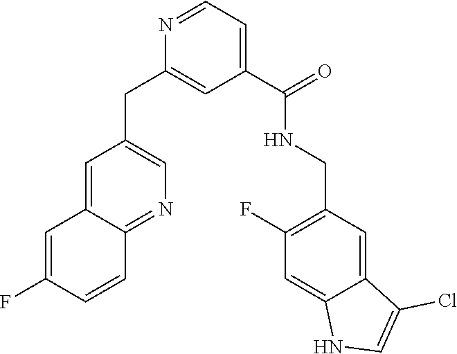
C1(C(=O)NCC2=C(F)C=C3C(=C2)C(Cl)=CN3)=CC=NC(CC2=CN=C3C(=C2)C=C(F)C=C3)=C1
